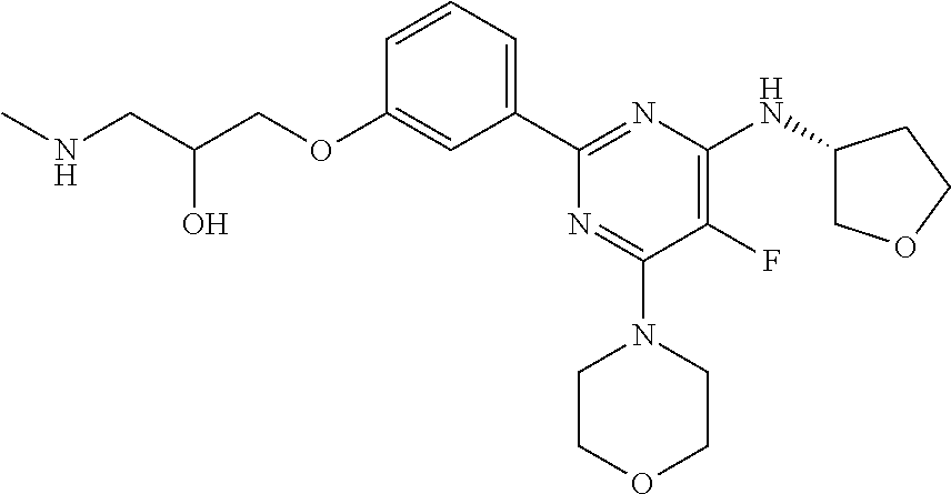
C1=CC=C(C2=NC(NC3COCC3)=C(F)C(N3CCOCC3)=N2)C=C1OCC(CNC)O
